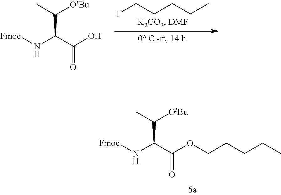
[Fmoc]NC(C(OCCCCC)=O)C(C)[OtBu].ICCCCC.[Fmoc]NC(C(O)=O)C(C)[OtBu]
